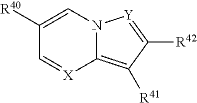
C1([R40])=CN2C(=C([R41])C([R42])=[Y]2)[X]=C1
